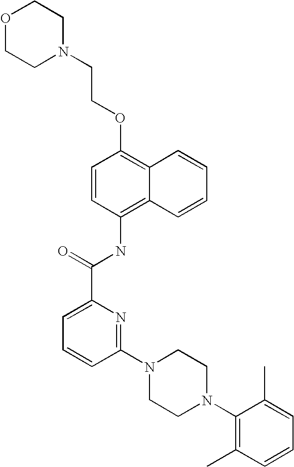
O1CCN(CCOC2=C3C(=C(NC(C4=CC=CC(N5CCN(C6=C(C)C=CC=C6C)CC5)=N4)=O)C=C2)C=CC=C3)CC1
